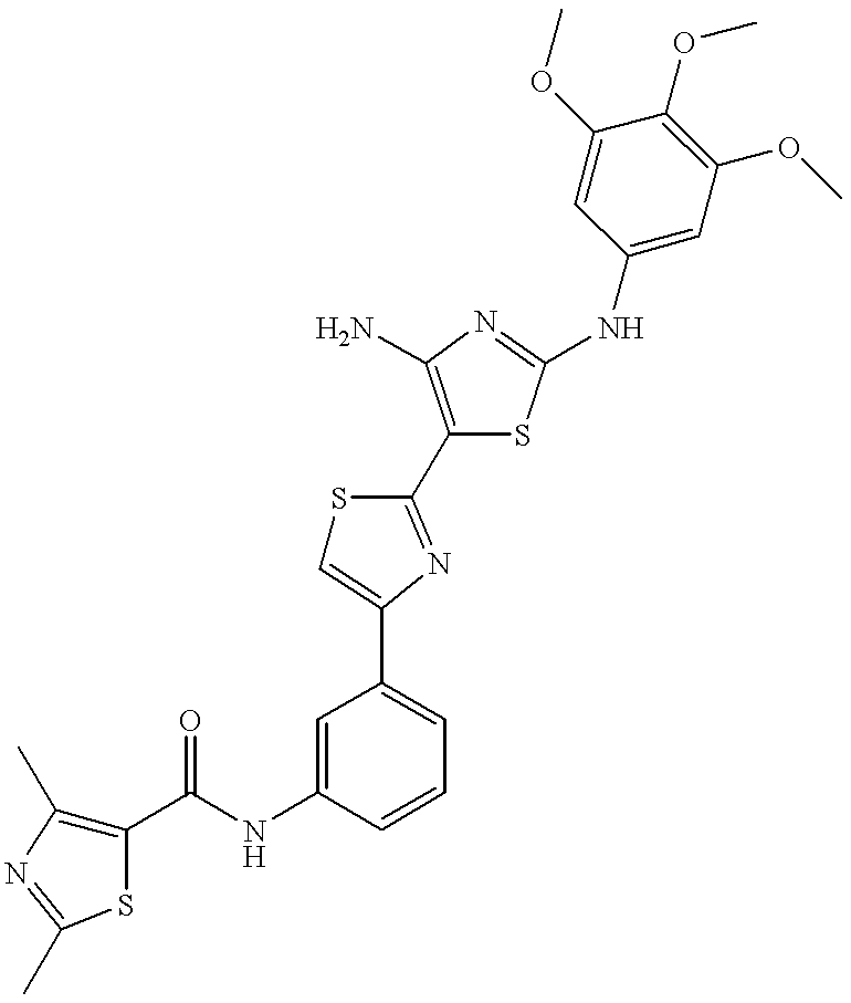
C1(C(NC2=CC(C3=CSC(C4=C(N)N=C(NC5=CC(OC)=C(OC)C(OC)=C5)S4)=N3)=CC=C2)=O)=C(C)N=C(C)S1
